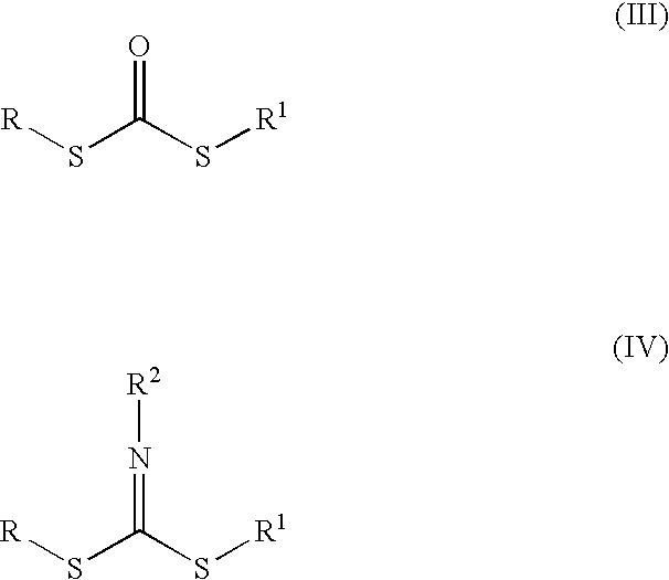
[R]SC(S[R1])=O.[R]SC(S[R1])=N[R2]
